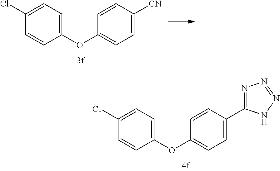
C1(Cl)=CC=C(OC2=CC=C([CN])C=C2)C=C1.C1(Cl)=CC=C(OC2=CC=C(C3=NN=NN3)C=C2)C=C1
